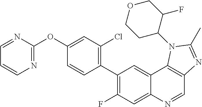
C1=NC(OC2=CC(Cl)=C(C3=C(F)C=C4C(=C3)C3=C(C=N4)N=C(C)N3C3C(F)COCC3)C=C2)=NC=C1
